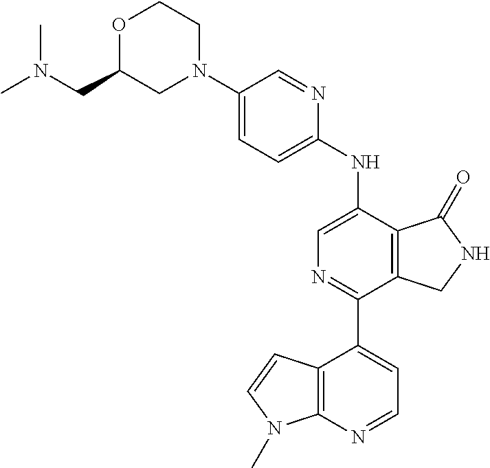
C1(N2CCOC(CN(C)C)C2)=CC=C(NC2=CN=C(C3=CC=NC4=C3C=CN4C)C3=C2C(=O)NC3)N=C1
